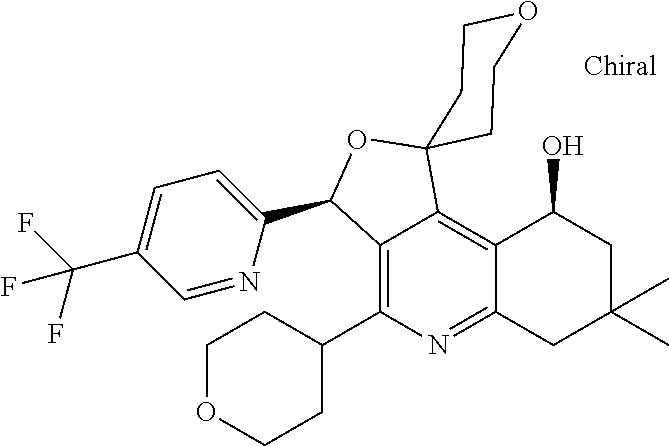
C12=C(C3CCOCC3)N=C3C(=C1C1(OC2C2=CC=C(C(F)(F)F)C=N2)CCOCC1)C(O)CC(C)(C)C3
